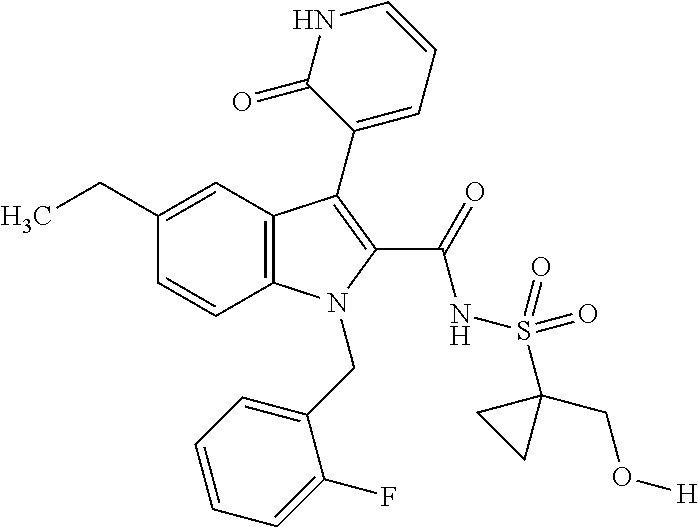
C1(CC)=CC2=C(C=C1)N(CC1=CC=CC=C1F)C(C(NS(C1(CO[H])CC1)(=O)=O)=O)=C2C1=CC=CNC1=O
